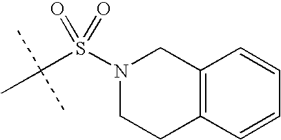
C12=C(C=CC=C1)CCN(S(C(C)(C)C)(=O)=O)C2
